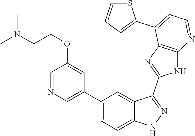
C1(C2=CC=C3C(=C2)C(C2=NC4=C(N2)N=CC=C4C2=CC=CS2)=NN3)=CN=CC(OCCN(C)C)=C1
